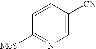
C1=C([CN])C=CC([MeS])=N1
